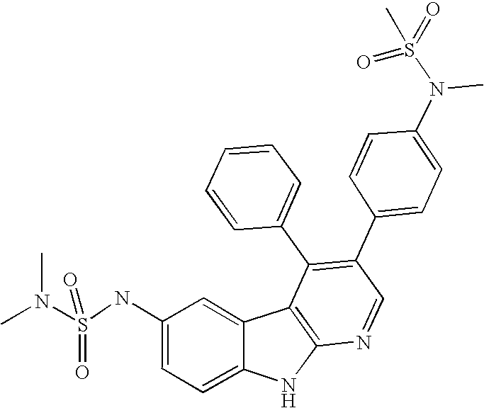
N(C1=CC=C2C(=C1)C1=C(N2)N=CC(C2=CC=C(N(C)S(=O)(=O)C)C=C2)=C1C1=CC=CC=C1)S(N(C)C)(=O)=O
